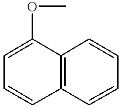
C1=CC2=C(C(OC)=C1)C=CC=C2
